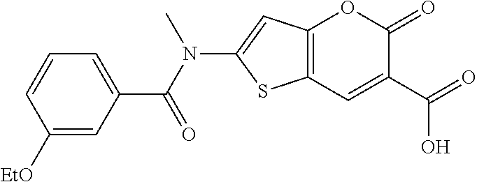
C12=C(C=C(C(=O)O)C(=O)O1)SC(N(C(C1=CC=CC([EtO])=C1)=O)C)=C2
